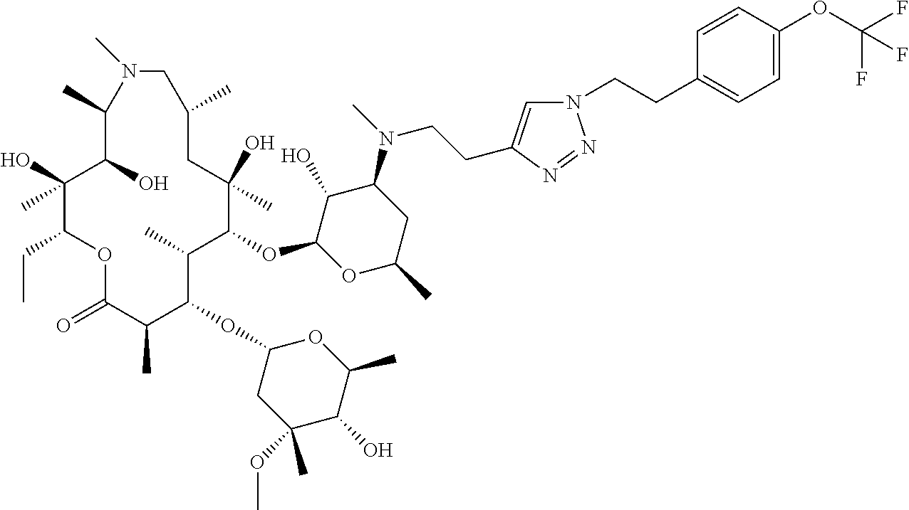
C1(O)C(OC2C(C)C(OC3CC(OC)(C)C(O)C(C)O3)C(C)C(=O)OC(CC)C(O)(C)C(O)C(C)N(C)CC(C)CC2(O)C)OC(C)CC1N(C)CCC1=CN(CCC2=CC=C(OC(F)(F)F)C=C2)N=N1
